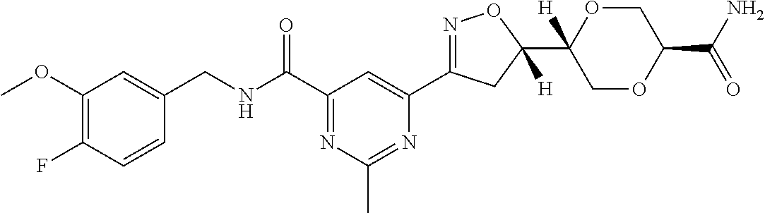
C1(CNC(C2=NC(C)=NC(C3=NOC(C4([H])COC(C(N)=O)CO4)([H])C3)=C2)=O)=CC(OC)=C(F)C=C1
